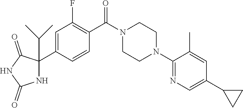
C1(N2CCN(C(C3=C(F)C=C(C4(C(C)C)NC(=O)NC4=O)C=C3)=O)CC2)=NC=C(C2CC2)C=C1C
